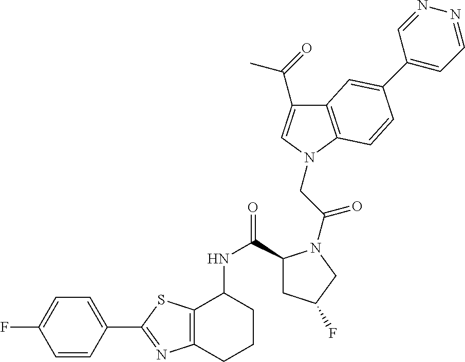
C1=CC(C2=NC3=C(S2)C(NC(=O)C2CC(F)CN2C(=O)CN2C=C(C(=O)C)C4=C2C=CC(C2=CC=NN=C2)=C4)CCC3)=CC=C1F
